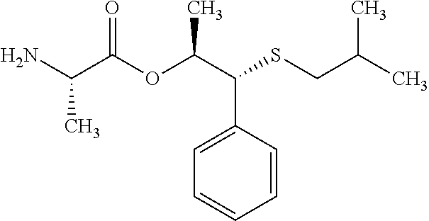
NC(C(OC(C(SCC(C)C)C1=CC=CC=C1)C)=O)C
